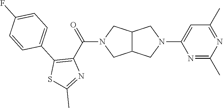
C12C(CN(C(C3=C(C4=CC=C(F)C=C4)SC(C)=N3)=O)C1)CN(C1=CC(C)=NC(C)=N1)C2
